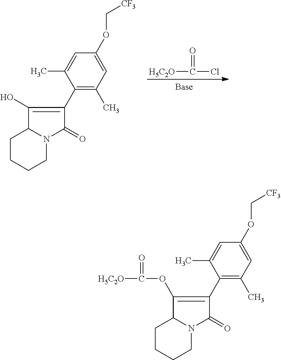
[H5C2O]C(Cl)=O.C1(O)=C(C2=C(C)C=C(OC[CF3])C=C2C)C(=O)N2C1CCCC2.C1(OC([H5C2O])=O)=C(C2=C(C)C=C(OC[CF3])C=C2C)C(=O)N2C1CCCC2
